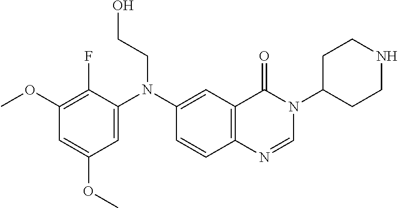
C1=C(N(C2=CC3=C(C=C2)N=CN(C2CCNCC2)C3=O)CCO)C(F)=C(OC)C=C1OC
